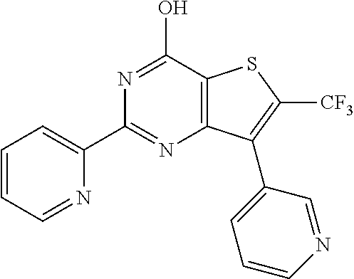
C1=CC=NC(C2=NC3=C(C(O)=N2)SC([CF3])=C3C2=CC=CN=C2)=C1
